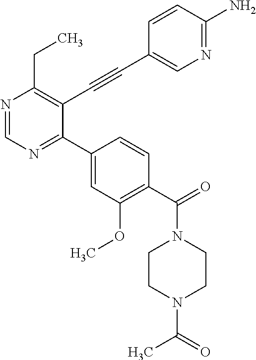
N1=CN=C(C2=CC(OC)=C(C(=O)N3CCN(C(=O)C)CC3)C=C2)C(C#CC2=CN=C(N)C=C2)=C1CC
